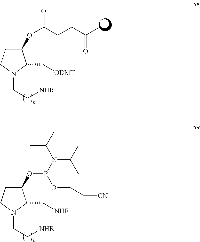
C1(OC(CCC(C)=O)=O)CCN(CC[NHR])C1C[ODMT].C1(OP(N(C(C)C)C(C)C)OCC[CN])CCN(CC[NHR])C1C[NHR]
